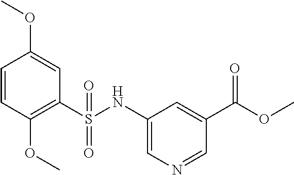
C1=CC(OC)=C(S(NC2=CN=CC(C(OC)=O)=C2)(=O)=O)C=C1OC
